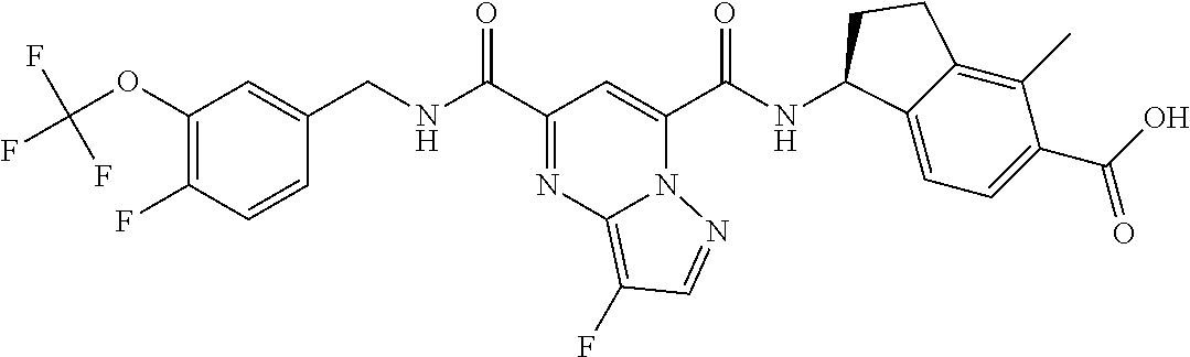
C1=CC(F)=C(OC(F)(F)F)C=C1CNC(C1=NC2=C(F)C=NN2C(C(NC2C3=CC=C(C(O)=O)C(C)=C3CC2)=O)=C1)=O
